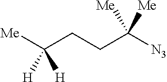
[Me]C(CCC([N3])([Me])[Me])([H])[H]
